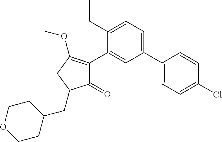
C1(=O)C(C2=CC(C3=CC=C(Cl)C=C3)=CC=C2CC)=C(OC)CC1CC1CCOCC1
